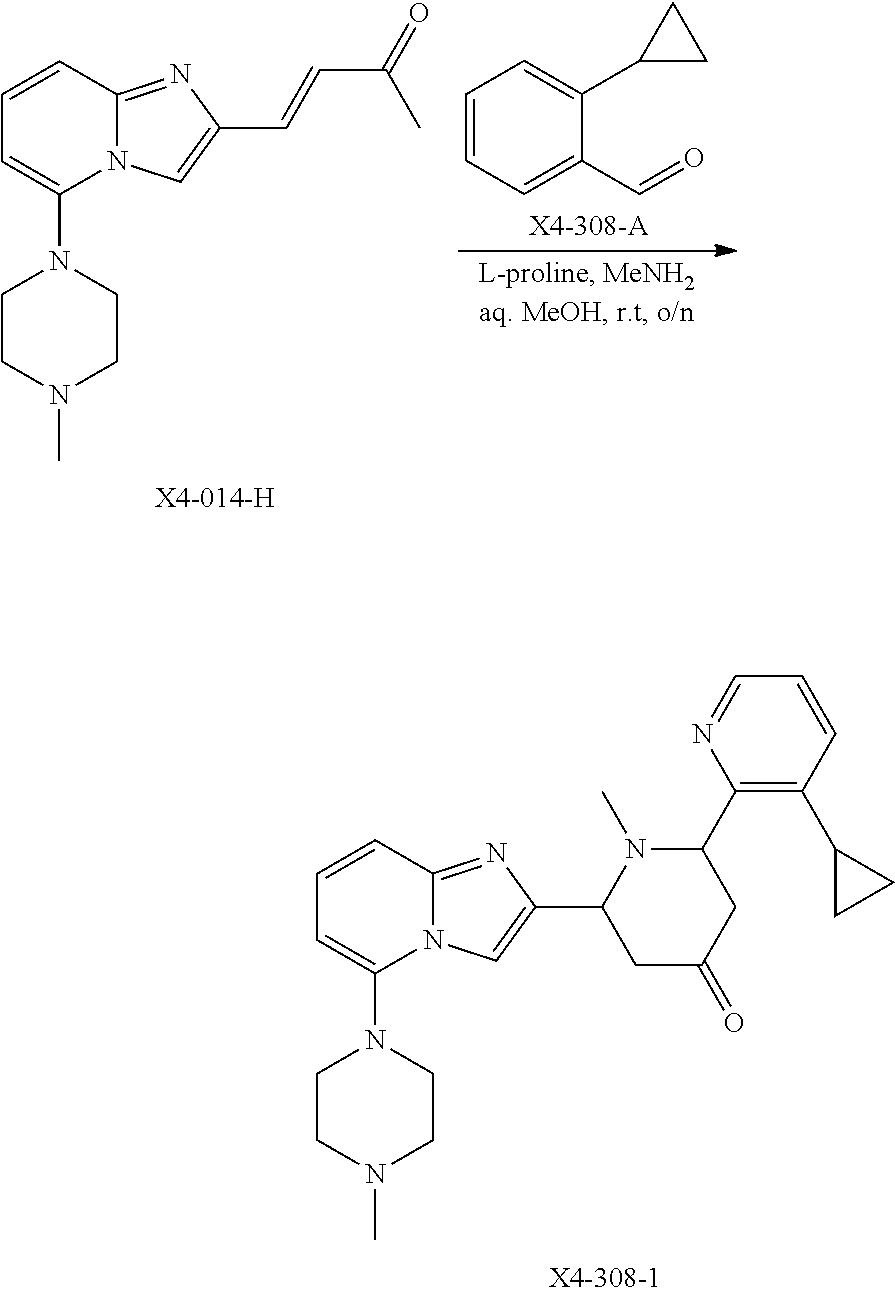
C1CN(C)CCN1C1=CC=CC2=NC(C3CC(=O)CC(C4=C(C5CC5)C=CC=N4)N3C)=CN12.C1CN(C)CCN1C1=CC=CC2=NC(C=CC(=O)C)=CN12.C1=CC=C(C=O)C(C2CC2)=C1
